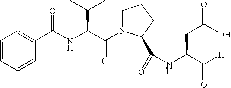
C1=CC=CC(C)=C1C(NC(C(N1CCCC1C(=O)NC(CC(O)=O)C([H])=O)=O)C(C)C)=O
